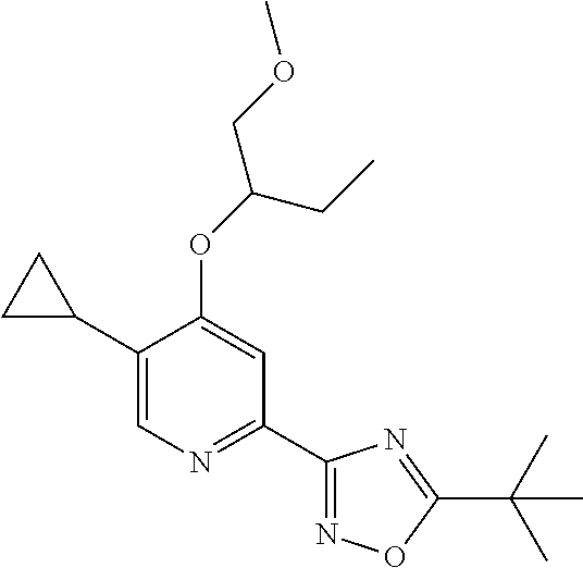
C1(C2CC2)=CN=C(C2=NOC(C(C)(C)C)=N2)C=C1OC(COC)CC
